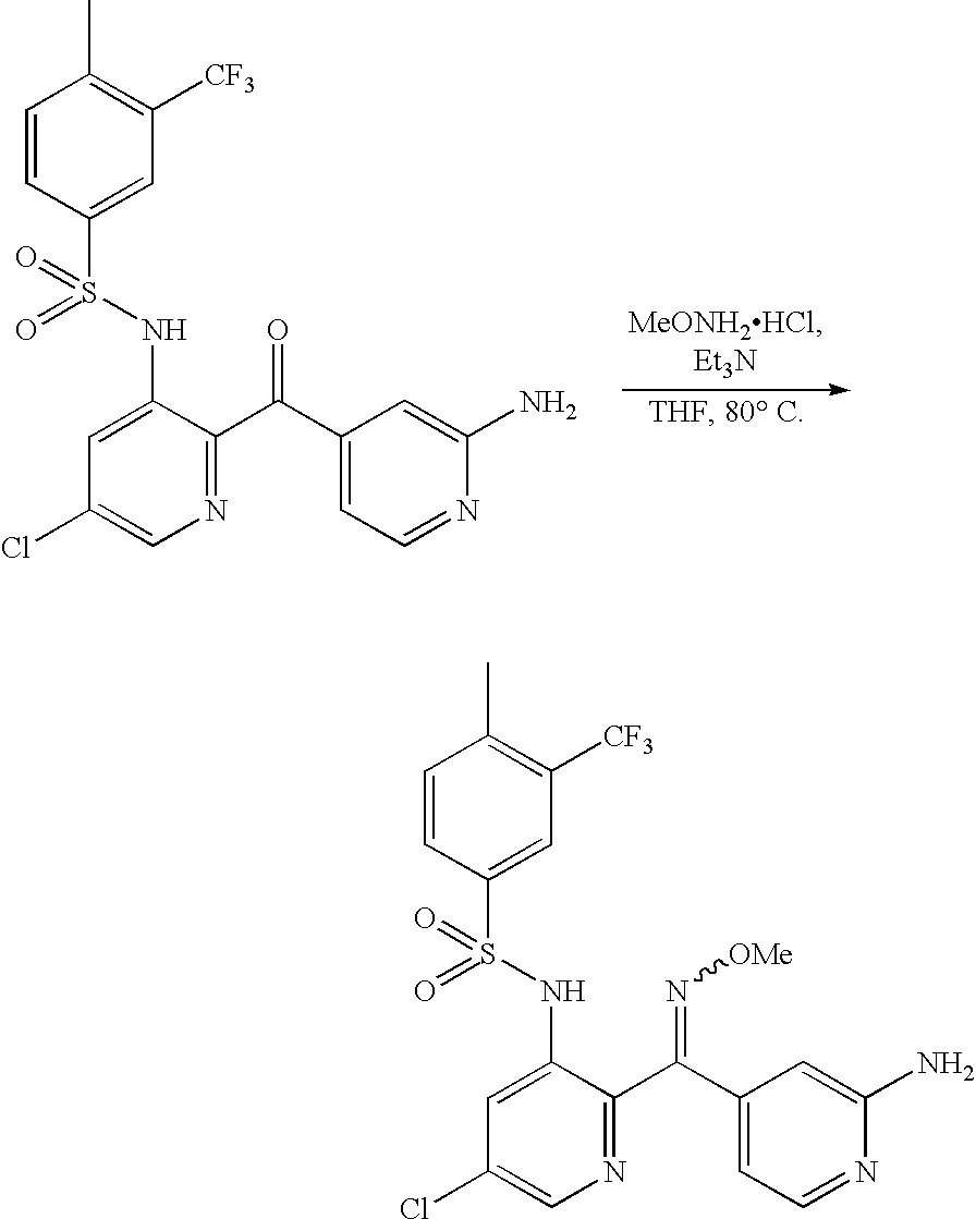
C1=CC(S(NC2=CC(Cl)=CN=C2C(C2=CC=NC(N)=C2)=O)(=O)=O)=CC([CF3])=C1C.C1=CC(S(NC2=CC(Cl)=CN=C2C(C2=CC=NC(N)=C2)=N[OMe])(=O)=O)=CC([CF3])=C1C
